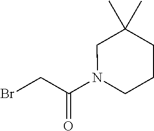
BrCC(N1CCCC(C)(C)C1)=O
